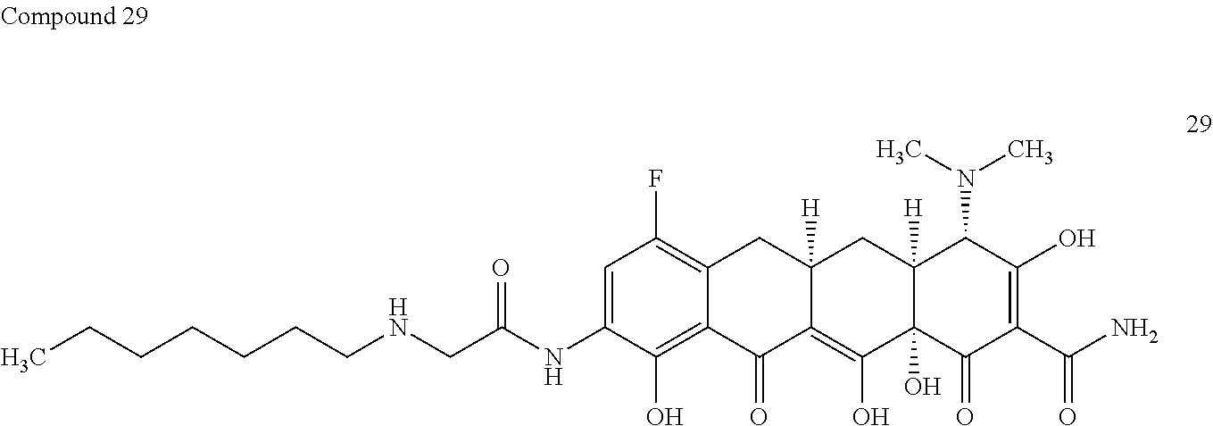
C1=C(NC(CNCCCCCCC)=O)C(O)=C2C(=C1F)CC1([H])C(=C(O)C3(O)C([H])(C1)C(N(C)C)C(O)=C(C(N)=O)C3=O)C2=O
